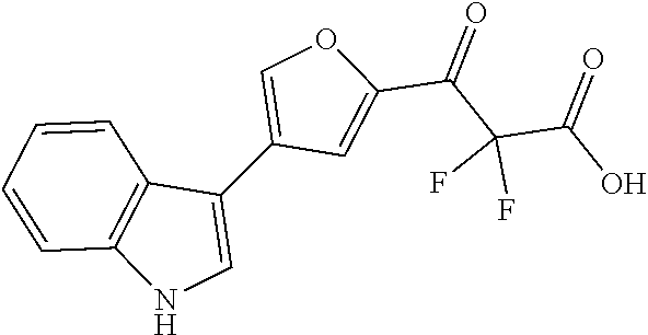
C1=CC=CC2=C1NC=C2C1=COC(C(C(C(O)=O)(F)F)=O)=C1
